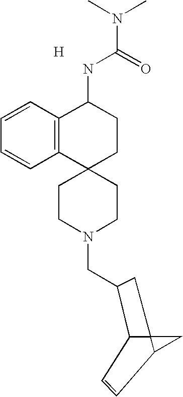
C123C(C(CN4CCC5(CC4)CCC(NC(=O)N(C)C)C4=C5C=CC=C4)C1)C=CC2C3.[H]
